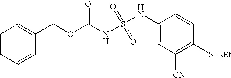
C1=CC=CC(COC(NS(=O)(=O)NC2=CC([CN])=C([SO2Et])C=C2)=O)=C1
